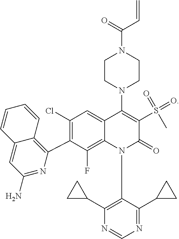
C1(C2=C(Cl)C=C3C(=C2F)N(C2=C(C4CC4)N=CN=C2C2CC2)C(=O)C(S(C)(=O)=O)=C3N2CCN(C(=O)C=C)CC2)=C2C(=CC(N)=N1)C=CC=C2
